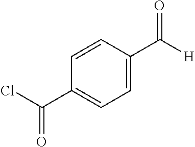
ClC(C1=CC=C(C([H])=O)C=C1)=O
